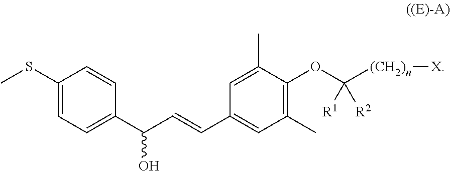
C(C1=CC(C)=C(OC([(CH2)n][X])([R1])[R2])C(C)=C1)=CC(C1=CC=C(SC)C=C1)O
